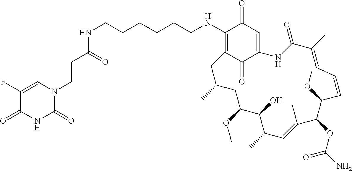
C1(F)=CN(CCC(=O)NCCCCCCNC2=C3C(=O)C(=CC2=O)NC(=O)C(C)=CC=CC(OC)C(OC(=O)N)C(C)=CC(C)C(O)C(OC)CC(C)C3)C(=O)NC1=O
